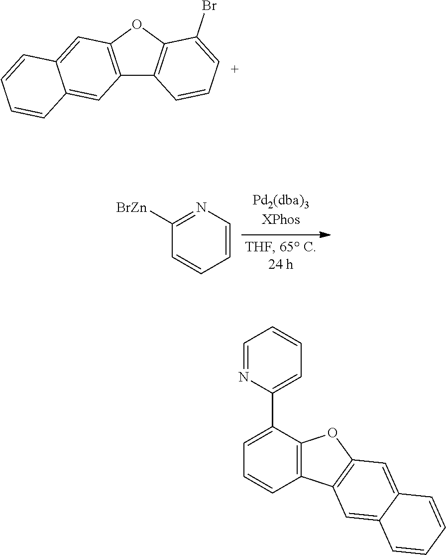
C12=C(OC3=C1C=CC=C3Br)C=C1C(=C2)C=CC=C1.C1([BrZn])=NC=CC=C1.C1=NC(C2=CC=CC3=C2OC2=C3C=C3C(=C2)C=CC=C3)=CC=C1
